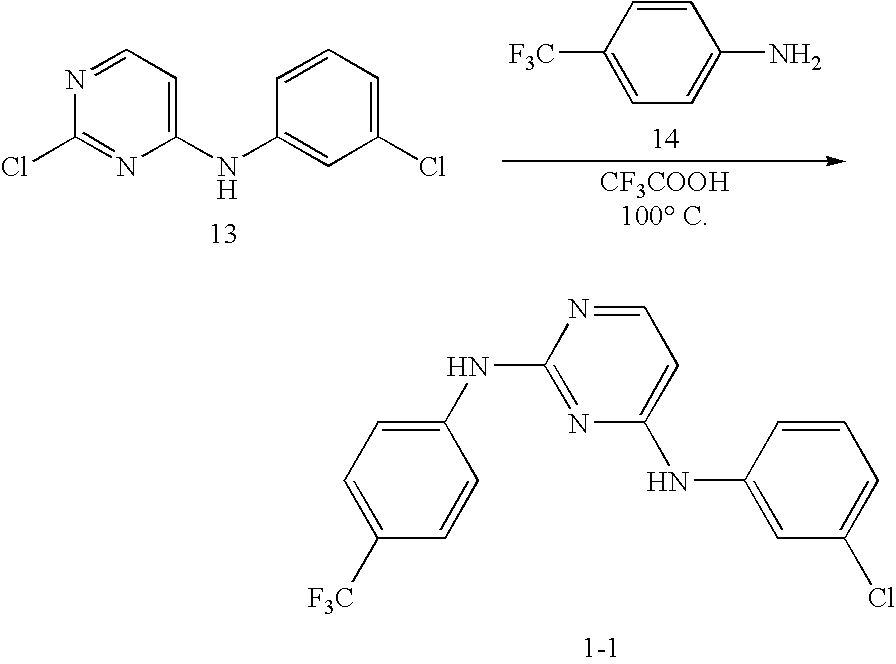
C1(NC2=NC(NC3=CC(Cl)=CC=C3)=CC=N2)=CC=C([F3C])C=C1.C1=CC([F3C])=CC=C1N.C1(NC2=CC(Cl)=CC=C2)=CC=NC(Cl)=N1
